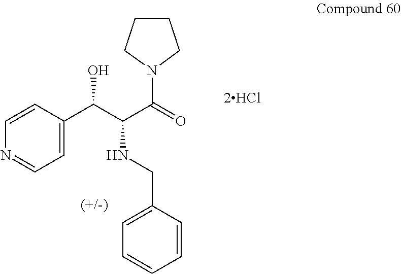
C1=CC(C(C(C(=O)N2CCCC2)NCC2=CC=CC=C2)O)=CC=N1.[2HCl]
